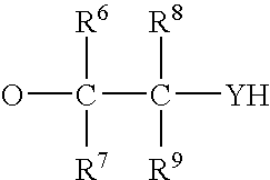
C(C([Y])([R8])[R9])(O)([R6])[R7]
